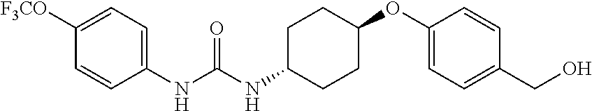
C1([F3CO])=CC=C(NC(NC2CCC(OC3=CC=C(CO)C=C3)CC2)=O)C=C1
